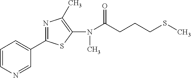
C1(N(C(=O)CCCSC)C)=C(C)N=C(C2=CC=CN=C2)S1
